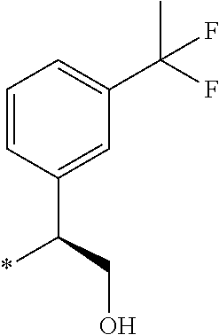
C1=CC(C(CO)*)=CC(C(F)(C)F)=C1
